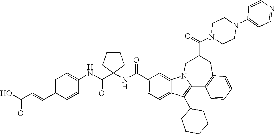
C1(C(NC2(C(NC3=CC=C(C=CC(O)=O)C=C3)=O)CCCC2)=O)=CC=C2C(=C1)N1C(=C2C2CCCCC2)C2=C(CC(C(=O)N3CCN(C4=CC=NC=C4)CC3)C1)C=CC=C2
